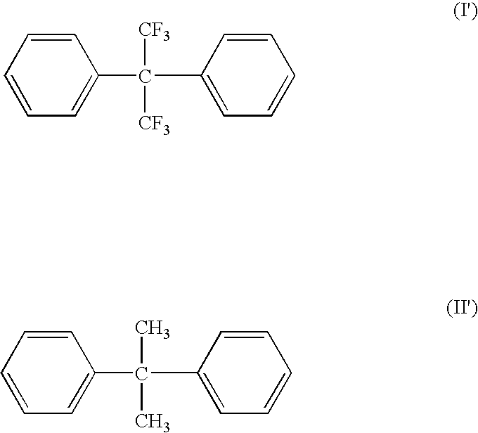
C1(C([CF3])([CF3])C2=CC=CC=C2)=CC=CC=C1.C1(C(C)(C)C2=CC=CC=C2)=CC=CC=C1
